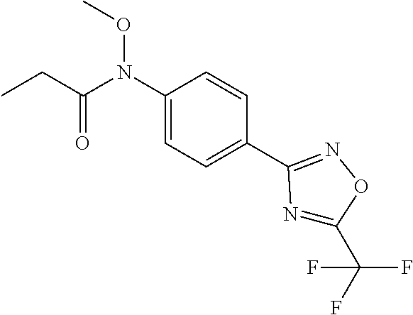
C1(N(C(CC)=O)OC)=CC=C(C2=NOC(C(F)(F)F)=N2)C=C1
